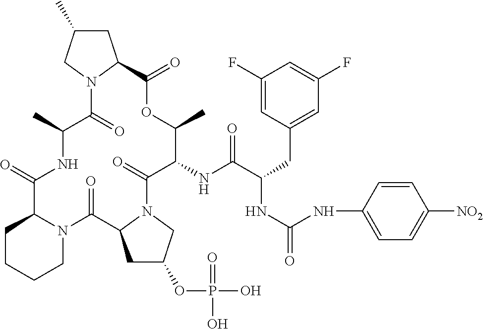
O=C1C2CCCCN2C(=O)C2CC(OP(=O)(O)O)CN2C(=O)C(NC(C(CC2=CC(F)=CC(F)=C2)NC(=O)NC2=CC=C([NO2])C=C2)=O)C(C)OC(=O)C2CC(C)CN2C(=O)C(C)N1
